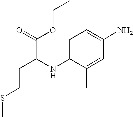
CSCCC(C(OCC)=O)NC1=CC=C(N)C=C1C
